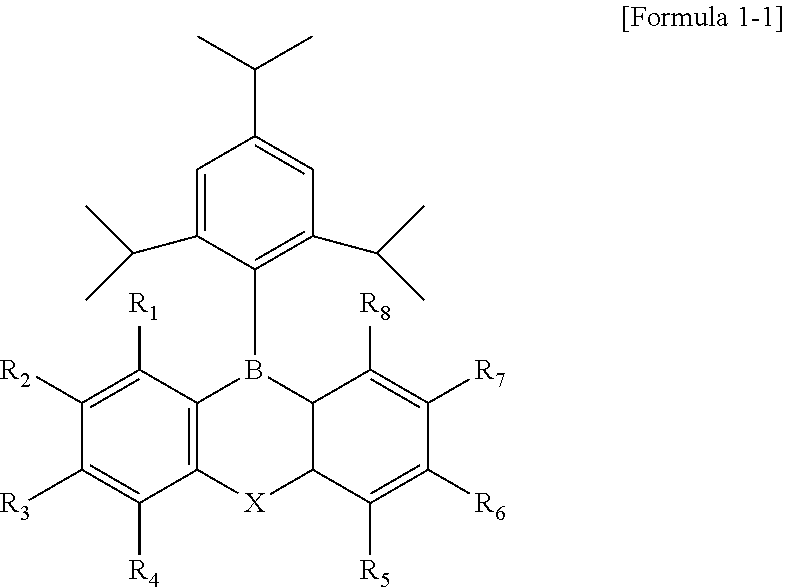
C12=C(C([R1])=C([R2])C([R3])=C1[R4])B(C1=C(C(C)C)C=C(C(C)C)C=C1C(C)C)C1C([X]2)C([R5])=C([R6])C([R7])=C1[R8]
